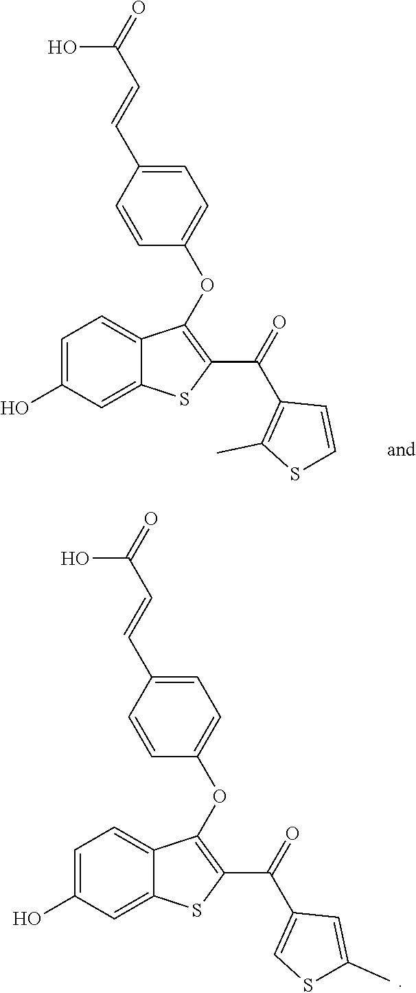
OC(C=CC1=CC=C(OC2=C(C(=O)C3=C(C)SC=C3)SC3=CC(O)=CC=C32)C=C1)=O.OC(C=CC1=CC=C(OC2=C(C(=O)C3=CSC(C)=C3)SC3=CC(O)=CC=C32)C=C1)=O
